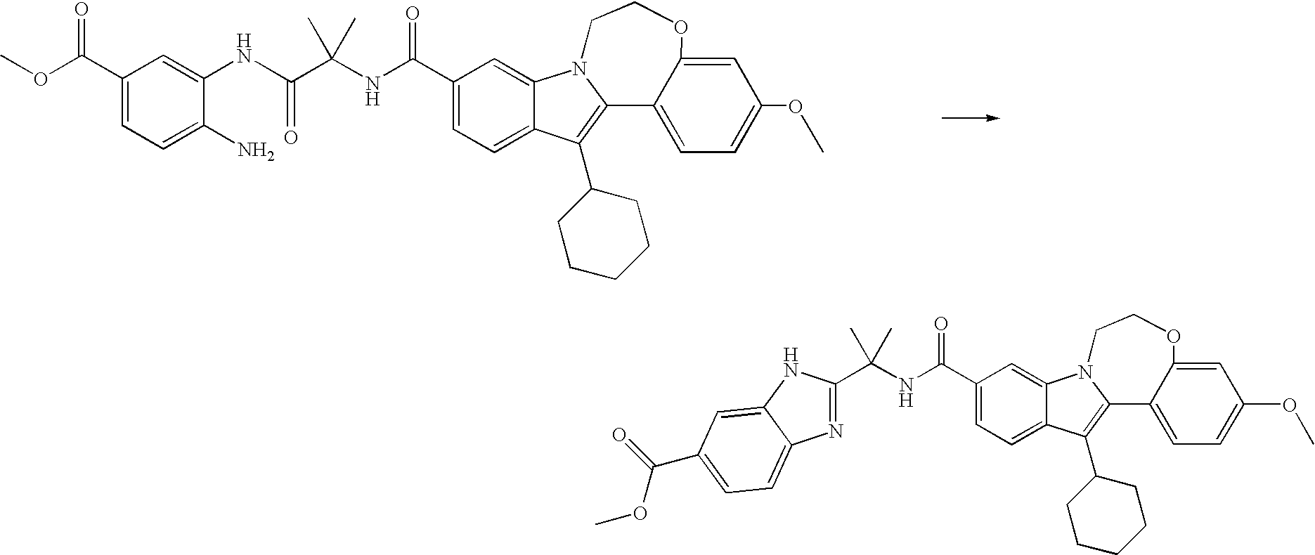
C(C1=CC=C2C(=C1)N1C(=C2C2CCCCC2)C2=CC=C(OC)C=C2OCC1)(NC(C(NC1=CC(C(OC)=O)=CC=C1N)=O)(C)C)=O.C(C1=CC=C2C(=C1)N1C(=C2C2CCCCC2)C2=CC=C(OC)C=C2OCC1)(NC(C)(C)C1=NC2=CC=C(C(OC)=O)C=C2N1)=O
